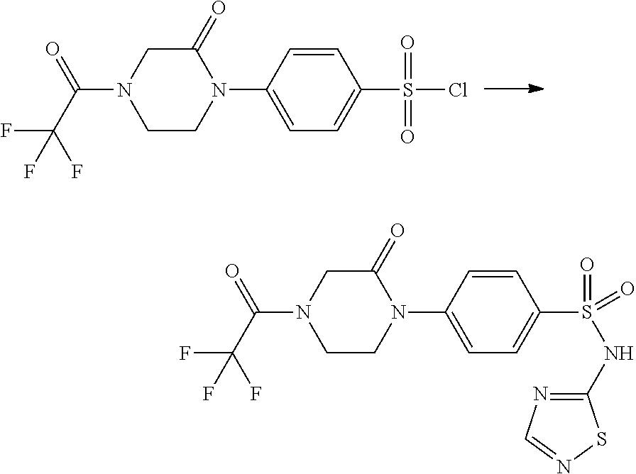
N1(C2=CC=C(S(Cl)(=O)=O)C=C2)C(=O)CN(C(C(F)(F)F)=O)CC1.N1(C2=CC=C(S(NC3=NC=NS3)(=O)=O)C=C2)C(=O)CN(C(C(F)(F)F)=O)CC1
